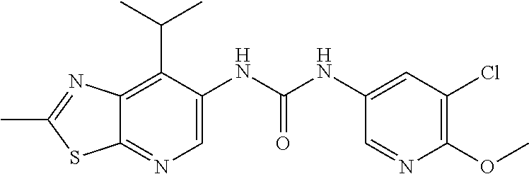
C12=C(C(C)C)C(NC(NC3=CC(Cl)=C(OC)N=C3)=O)=CN=C1SC(C)=N2
